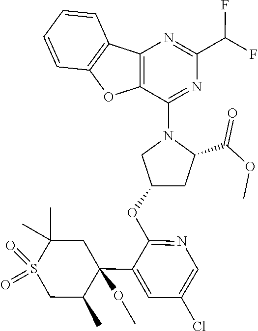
C12=C(C(N3CC(OC4=NC=C(Cl)C=C4C4(OC)CC(C)(C)S(=O)(=O)CC4C)CC3C(OC)=O)=NC(C(F)F)=N1)OC1=C2C=CC=C1
